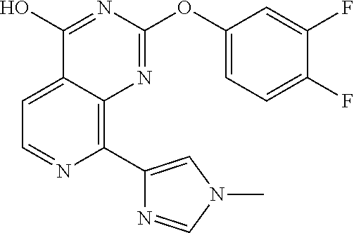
C1(O)=NC(OC2=CC=C(F)C(F)=C2)=NC2=C(C3=CN(C)C=N3)N=CC=C12
